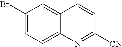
C1(Br)=CC=C2C(=C1)C=CC([CN])=N2
